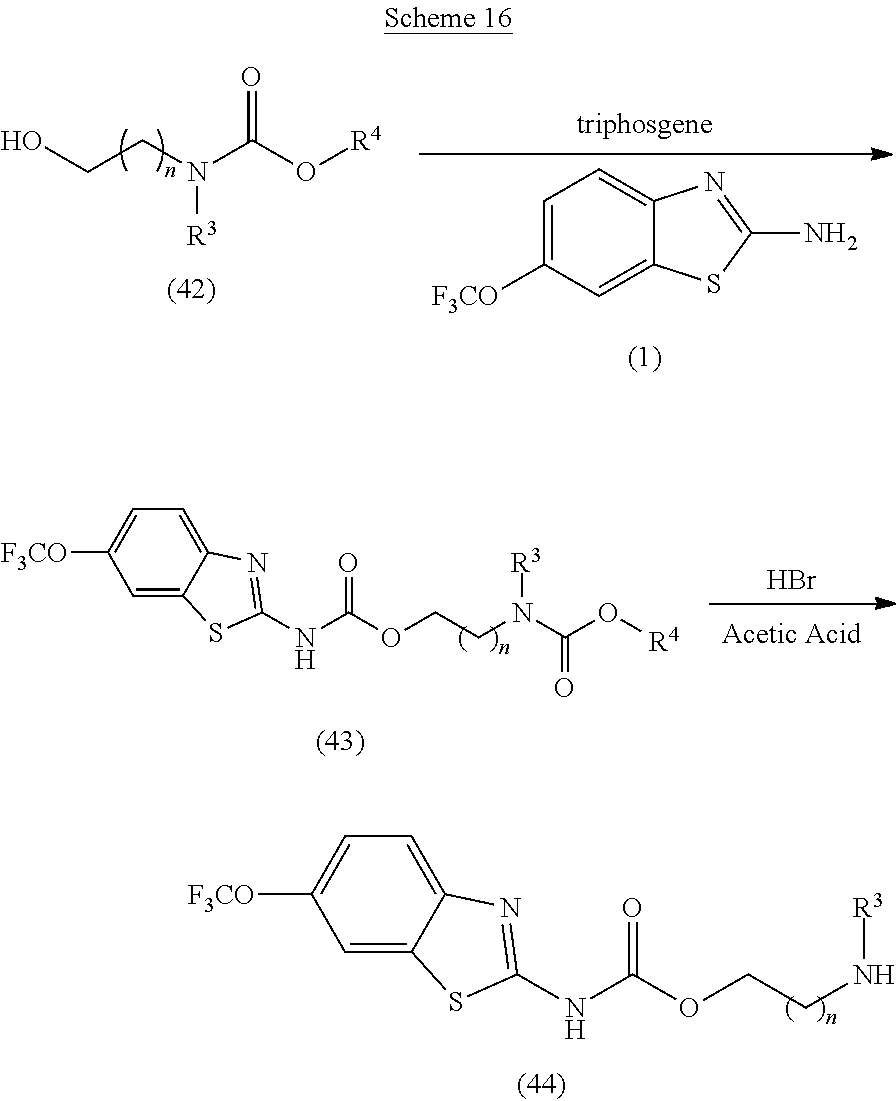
Br.C1=C2C(=CC=C1[F3CO])N=C(NC(OCCN(C(O[R4])=O)[R3])=O)S2.C1=C([F3CO])C=C2C(=C1)N=C(N)S2.[triphosgene].OCCN(C(O[R4])=O)[R3].C1=C2C(=CC=C1[F3CO])N=C(NC(OCCN[R3])=O)S2
